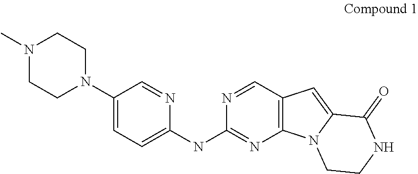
C1(N2CCN(C)CC2)=CC=C(NC2=NC3=C(C=N2)C=C2N3CCNC2=O)N=C1
